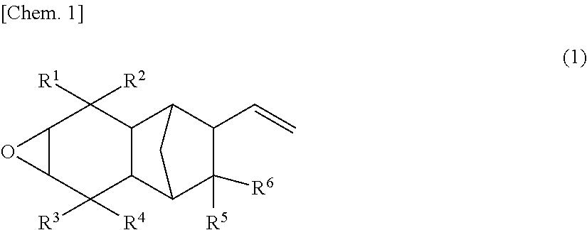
C12C(C([R4])([R3])C3C(C1([R1])[R2])C1C(C=C)C([R5])([R6])C3C1)O2
